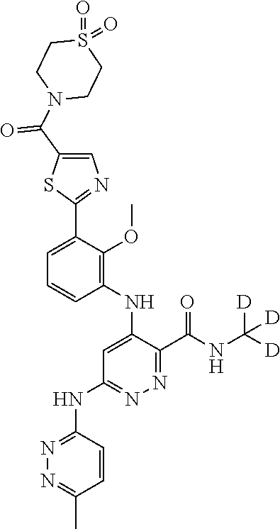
C1=C(C2=NC=C(C(N3CCS(=O)(=O)CC3)=O)S2)C(OC)=C(NC2=CC(NC3=NN=C(C)C=C3)=NN=C2C(NC([D])([D])[D])=O)C=C1
